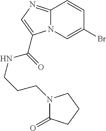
C12=NC=C(C(=O)NCCCN3C(=O)CCC3)N1C=C(Br)C=C2
